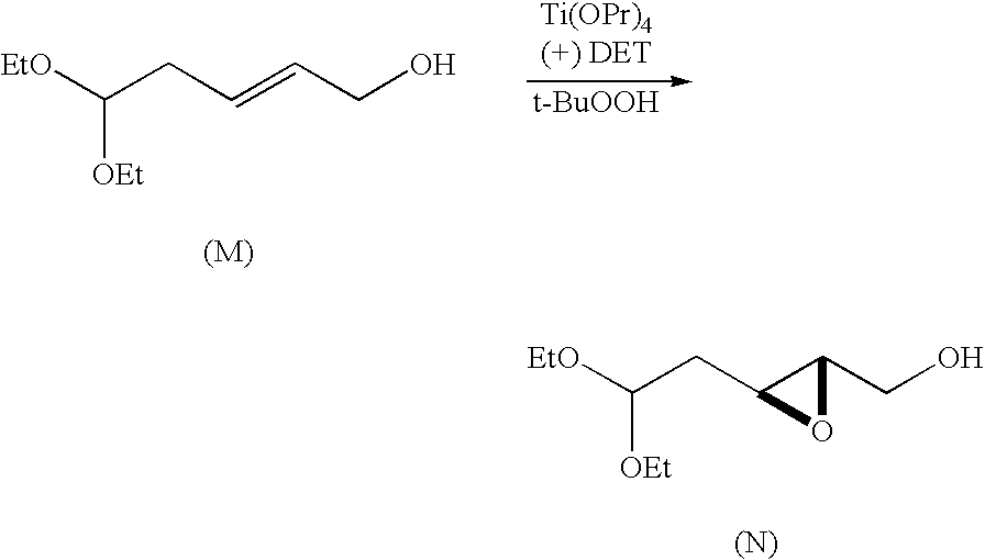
[EtO]C(CC=CCO)[OEt].[t-BuOOH].[EtO]C(CC1C(CO)O1)[OEt].[(N)]
